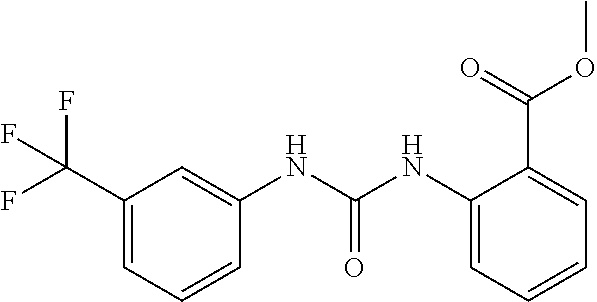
C1=CC=C(C(=O)OC)C(NC(=O)NC2=CC(C(F)(F)F)=CC=C2)=C1
